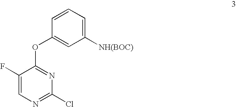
C1([NH(BOC)])=CC=CC(OC2=NC(Cl)=NC=C2F)=C1
